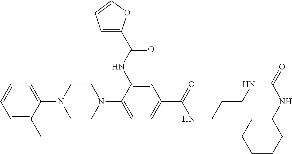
C1=CC=C(C)C(N2CCN(C3=CC=C(C(=O)NCCCNC(=O)NC4CCCCC4)C=C3NC(C3=CC=CO3)=O)CC2)=C1
